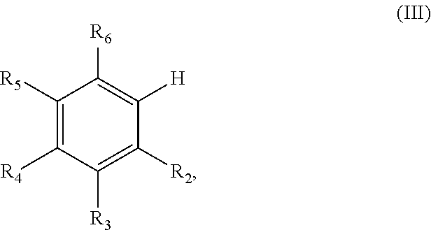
[R4]C1=C([R5])C([R6])=C([H])C([R2])=C1[R3]
